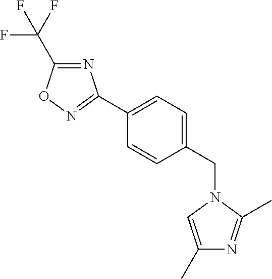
C1(C(F)(F)F)=NC(C2=CC=C(CN3C(C)=NC(C)=C3)C=C2)=NO1
